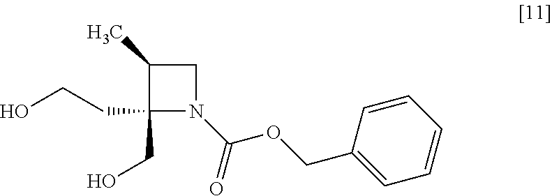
C1(C)C(CO)(CCO)N(C(=O)OCC2=CC=CC=C2)C1
